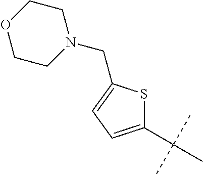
C1(C(C)(C)C)=CC=C(CN2CCOCC2)S1
